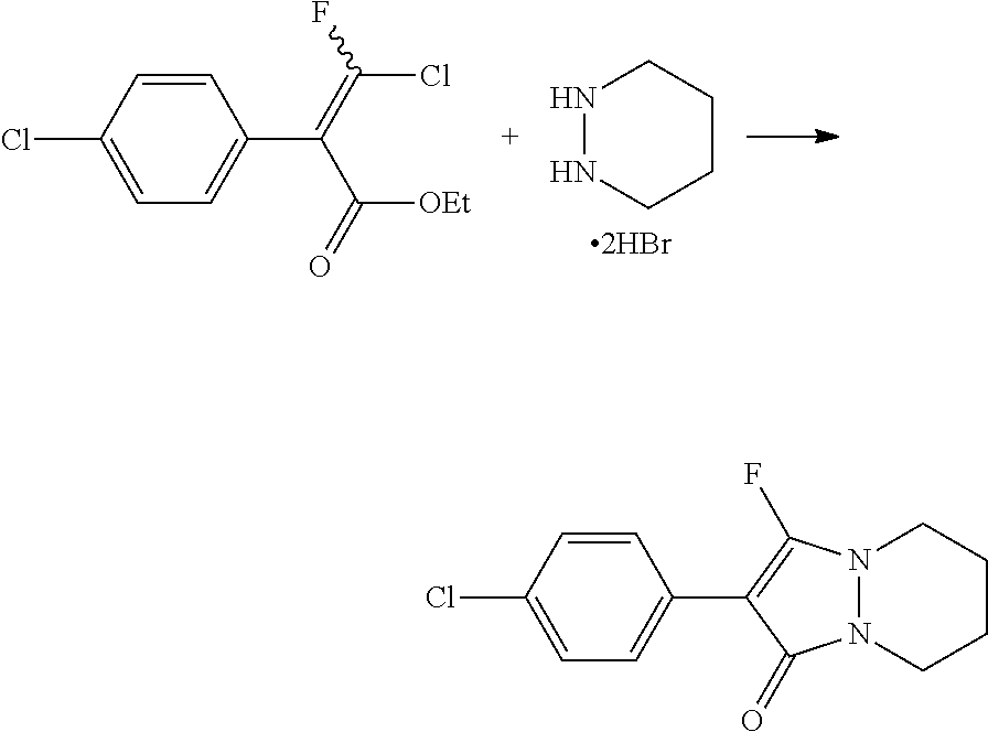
ClC1=CC=C(C(=C(F)Cl)C(=O)[OEt])C=C1.[2HBr].N1NCCCC1.N12N(CCCC1)C(=O)C(C1=CC=C(Cl)C=C1)=C2F
